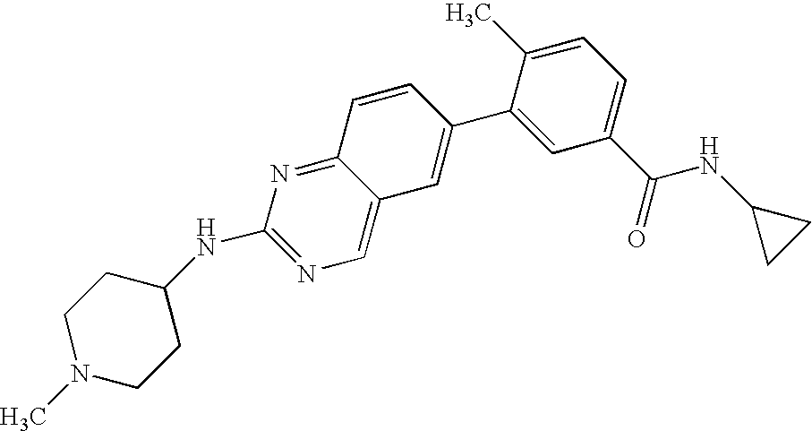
C1(C)=CC=C(C(=O)NC2CC2)C=C1C1=CC2=CN=C(NC3CCN(C)CC3)N=C2C=C1
